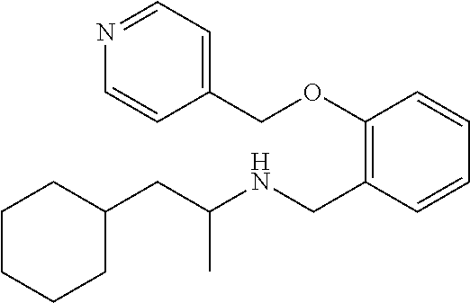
C1(CC(NCC2=C(OCC3=CC=NC=C3)C=CC=C2)C)CCCCC1
